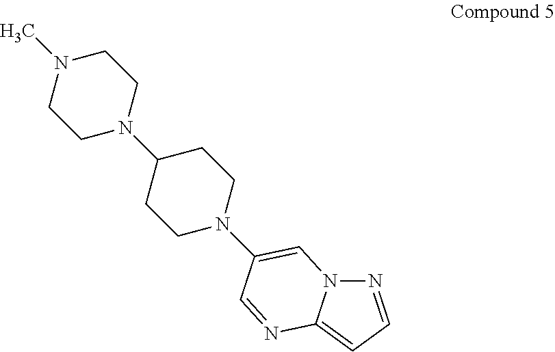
N1=CC=C2N1C=C(N1CCC(N3CCN(C)CC3)CC1)C=N2
